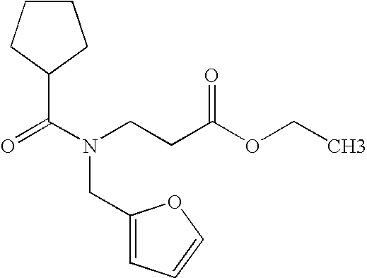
C1CCC(C(N(CCC(OCC)=O)CC2=CC=CO2)=O)C1
